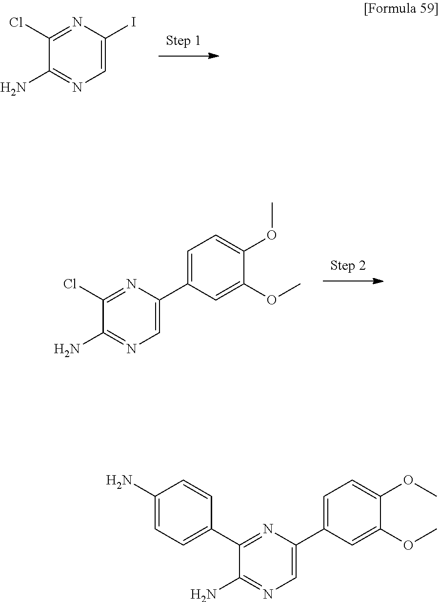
C1(Cl)=NC(I)=CN=C1N.C1(Cl)=NC(C2=CC=C(OC)C(OC)=C2)=CN=C1N.C1(C2=CC=C(N)C=C2)=NC(C2=CC=C(OC)C(OC)=C2)=CN=C1N
